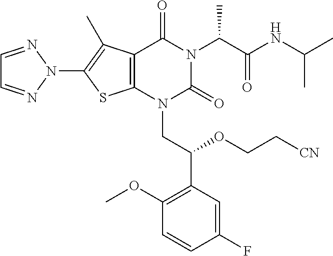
C12=C(N(CC(C3=C(OC)C=CC(F)=C3)OCC[CN])C(=O)N(C(C(NC(C)C)=O)C)C1=O)SC(N1N=CC=N1)=C2C
